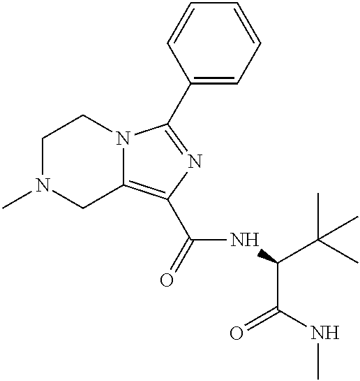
C1N(C)CC2=C(C(=O)NC(C(C)(C)C)C(NC)=O)N=C(C3=CC=CC=C3)N2C1
